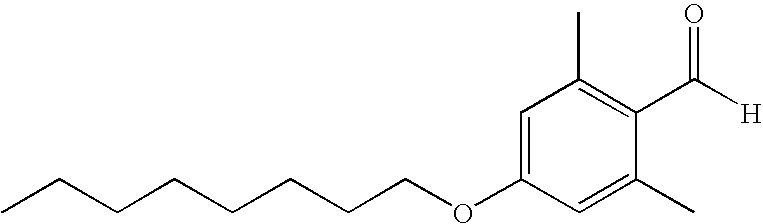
CCCCCCCCOC1=CC(C)=C(C([H])=O)C(C)=C1
